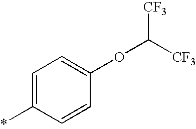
C1=C(*)C=CC(OC([CF3])[CF3])=C1
